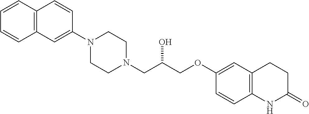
C12=C(C=C(N3CCN(CC(COC4=CC5=C(C=C4)NC(=O)CC5)O)CC3)C=C1)C=CC=C2
